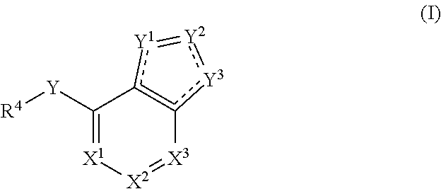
C1([Y][R4])=[X1][X2]=[X3]c2[Y3]:[Y2]=[Y1]c=21
